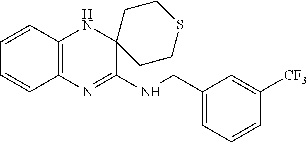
C1=CC2=C(C=C1)N=C(NCC1=CC=CC([CF3])=C1)C1(N2)CCSCC1
